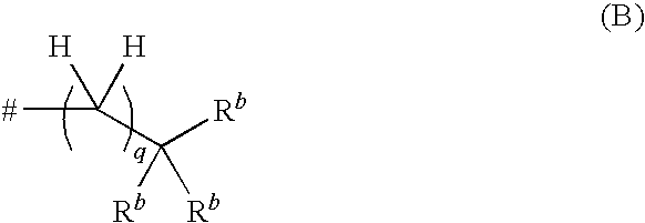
C([Rb])(C(C)([H])[H])([Rb])[Rb]
